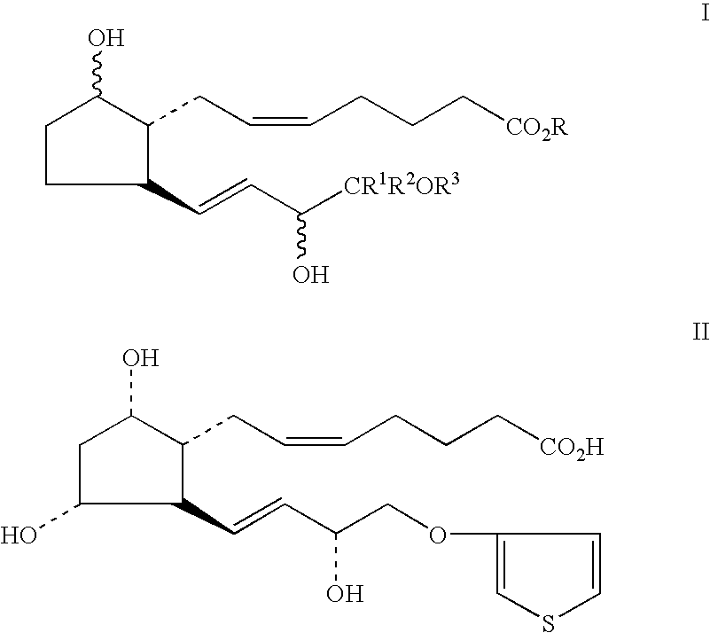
C1(C=CC([CR1R2OR3])O)C(CC=CCCC[CO2R])C(O)CC1.C1(C=CC(COC2=CSC=C2)O)C(CC=CCCC[CO2H])C(O)CC1O
